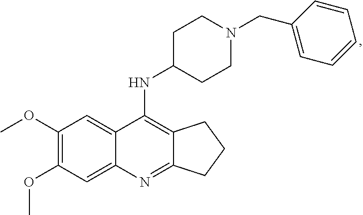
C12=C(NC3CCN(CC4=CC=CC=C4)CC3)C3=CC(OC)=C(OC)C=C3N=C1CCC2
